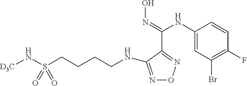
N(S(CCCCNC1=NON=C1C(=NO)NC1=CC(Br)=C(F)C=C1)(=O)=O)[D3C]
